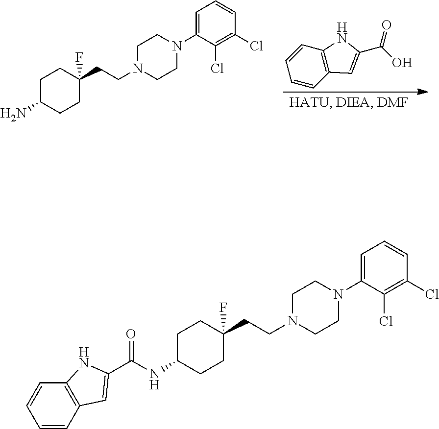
C1C(NC(C2=CC3=C(N2)C=CC=C3)=O)CCC(CCN2CCN(C3=CC=CC(Cl)=C3Cl)CC2)(F)C1.C1C(N)CCC(CCN2CCN(C3=CC=CC(Cl)=C3Cl)CC2)(F)C1.C1(C(O)=O)=CC2=C(N1)C=CC=C2
